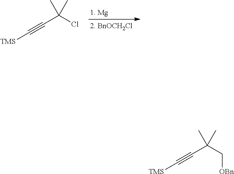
C(C#C[TMS])(C[OBn])(C)C.C(C#C[TMS])(Cl)(C)C
